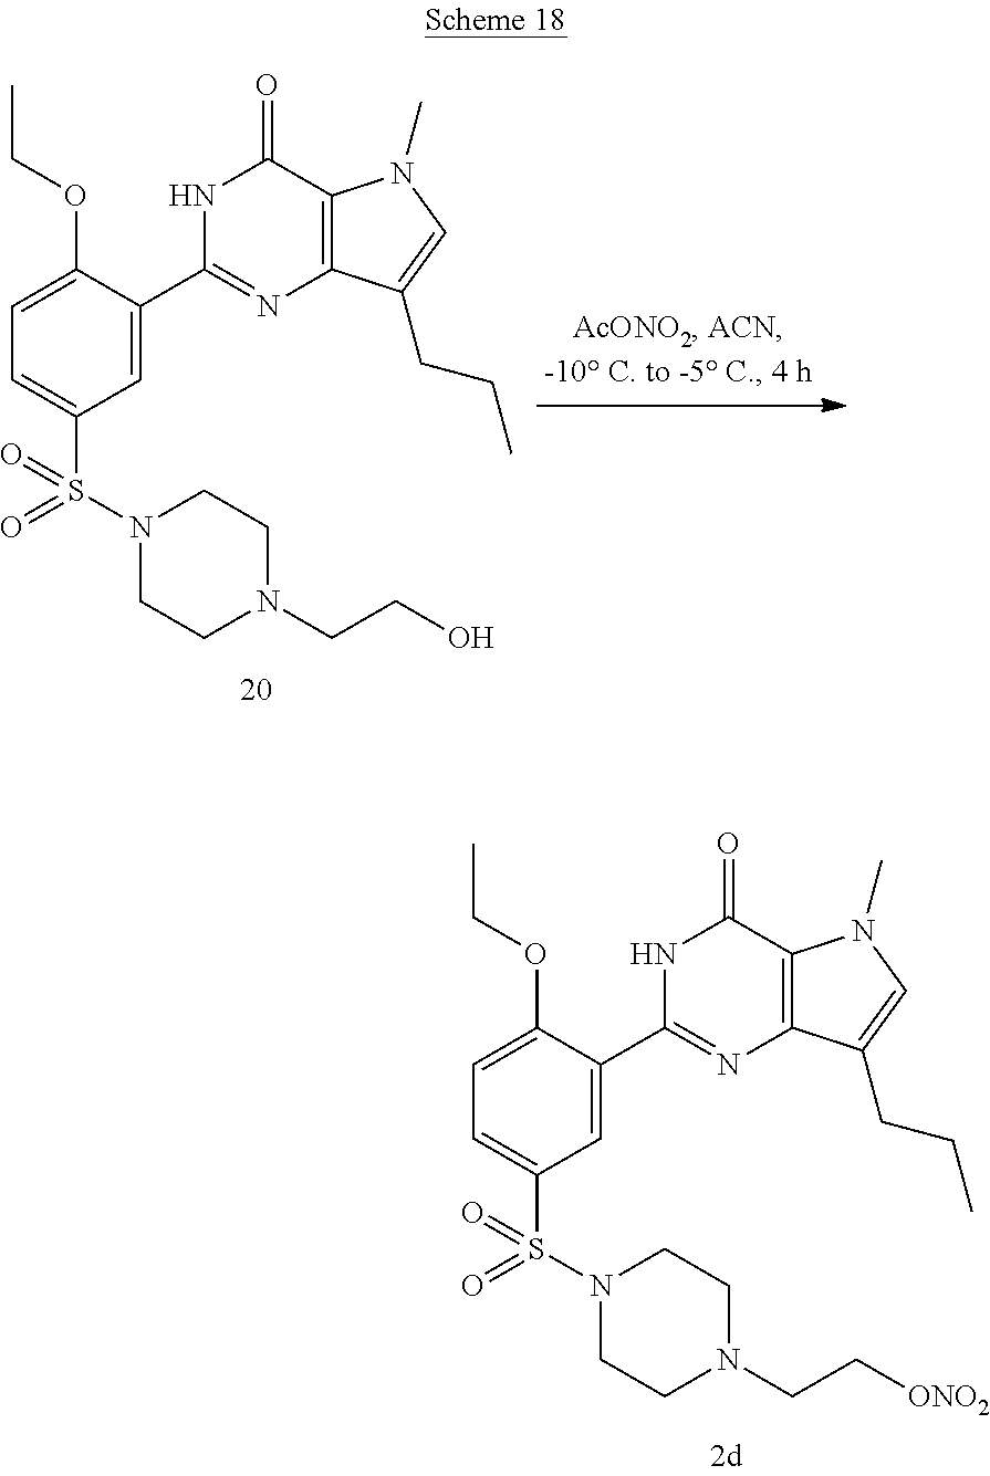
N1C(C2=CC(S(N3CCN(CCO)CC3)(=O)=O)=CC=C2OCC)=NC2=C(C1=O)N(C)C=C2CCC.N1C(C2=CC(S(N3CCN(CC[ONO2])CC3)(=O)=O)=CC=C2OCC)=NC2=C(C1=O)N(C)C=C2CCC
